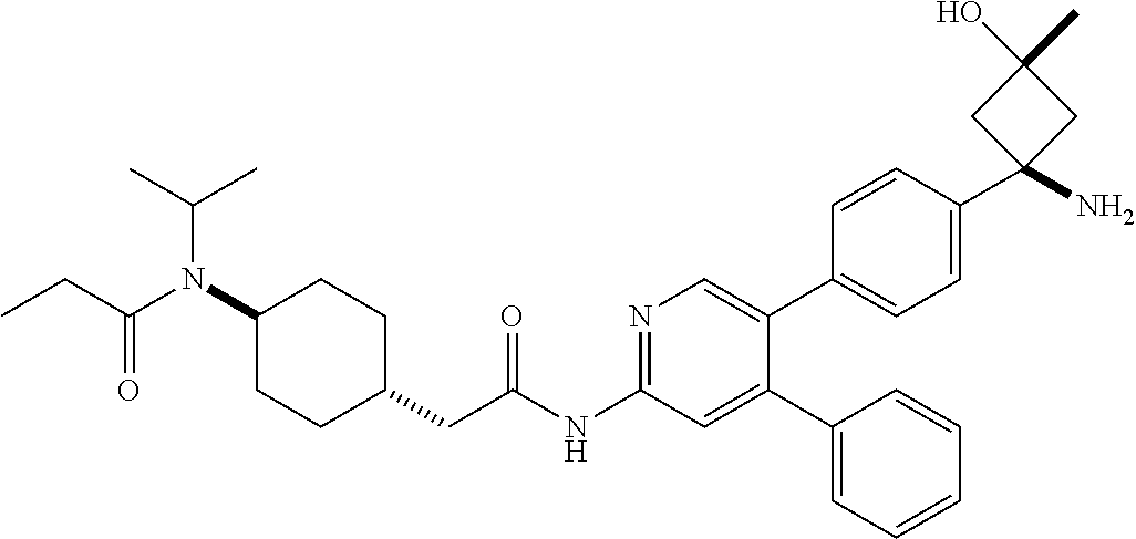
C1(N(C(=O)CC)C(C)C)CCC(CC(NC2=NC=C(C3=CC=C(C4(N)CC(O)(C)C4)C=C3)C(C3=CC=CC=C3)=C2)=O)CC1
